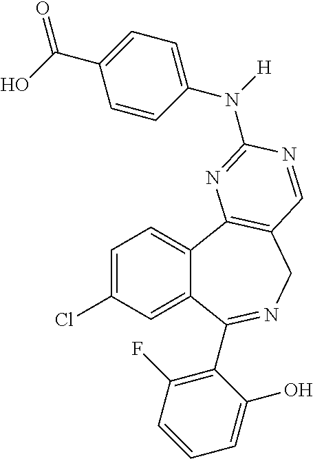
C1=C(Cl)C=C2C(=C1)C1=C(CN=C2C2=C(F)C=CC=C2O)C=NC(N(C2=CC=C(C(O)=O)C=C2)[H])=N1
